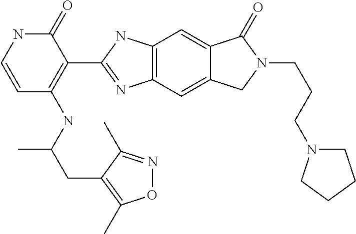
C12=C(C=C3C(=C1)C(=O)N(CCCN1CCCC1)C3)N=C(C1=C(NC(CC3=C(C)ON=C3C)C)C=CNC1=O)N2
